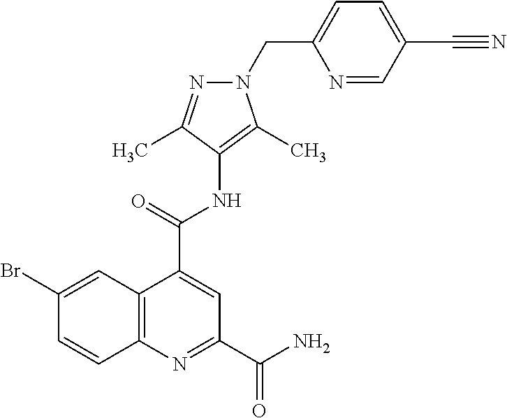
N1=CC(C#N)=CC=C1CN1C(C)=C(NC(C2=CC(C(N)=O)=NC3=C2C=C(Br)C=C3)=O)C(C)=N1
